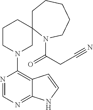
N1=CN=C2C(=C1N1CC3(CCC1)CCCCCN3C(CC#N)=O)C=CN2
